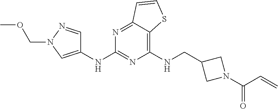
C1(NCC2CN(C(C=C)=O)C2)=C2C(=NC(NC3=CN(COC)N=C3)=N1)C=CS2
